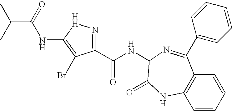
C1(C(=O)NC2C(=O)NC3=C(C(C4=CC=CC=C4)=N2)C=CC=C3)=N[H]C(NC(=O)C(C)C)=C1Br
